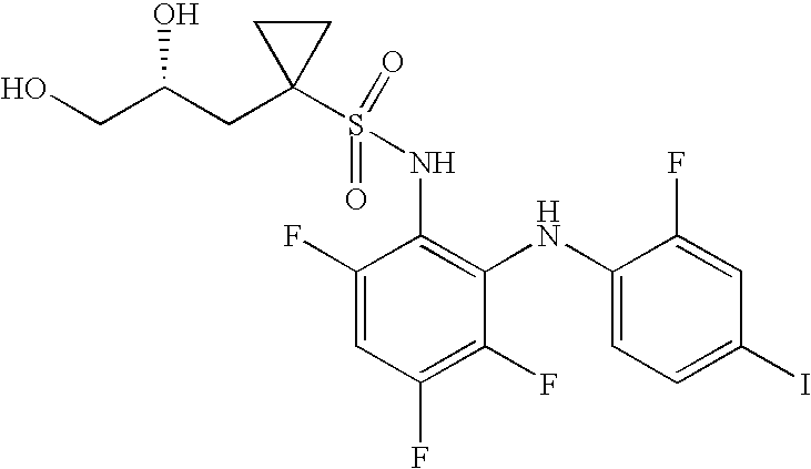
C1(F)=CC(F)=C(F)C(NC2=CC=C(I)C=C2F)=C1NS(=O)(=O)C1(CC(CO)O)CC1
